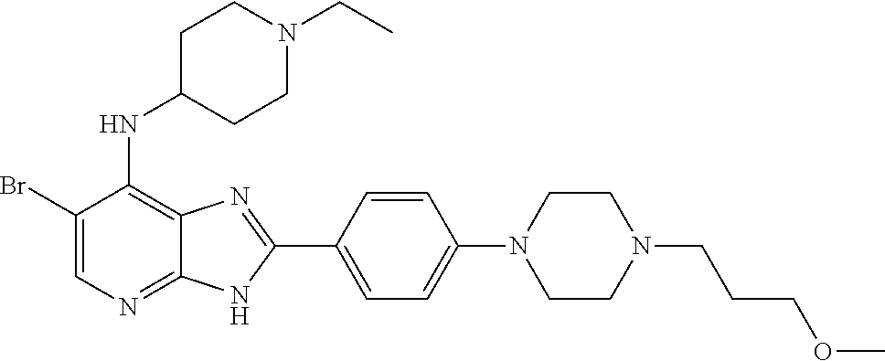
C1(Br)=CN=C2C(=C1NC1CCN(CC)CC1)N=C(C1=CC=C(N3CCN(CCCOC)CC3)C=C1)N2
